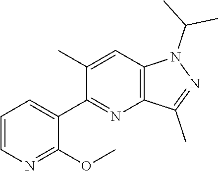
C1=CN=C(OC)C(C2=NC3=C(C=C2C)N(C(C)C)N=C3C)=C1
